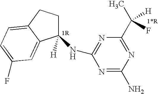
C1([H])(NC2=NC(C(C)(F)[H])=NC(N)=N2)CCC2=CC=C(F)C=C12
